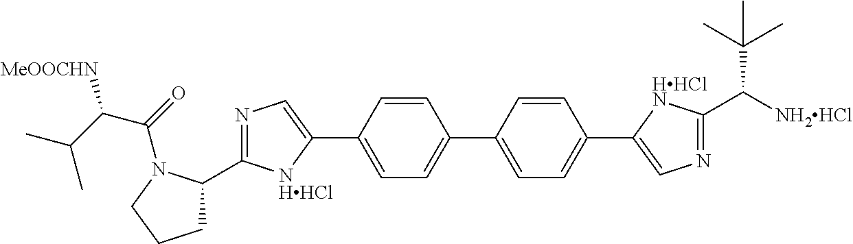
C1C(C2=NC=C(C3=CC=C(C4=CC=C(C5=CN=C(C([NH2HCl])C(C)(C)C)[HHClN]5)C=C4)C=C3)[NHHCl]2)N(C(=O)C(C(C)C)[MeOOCHN])CC1
